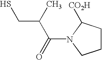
C1CC([CO2H])N(C(=O)C(CS)C)C1
